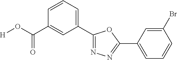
[H]OC(C1=CC(C2=NN=C(C3=CC=CC(Br)=C3)O2)=CC=C1)=O
